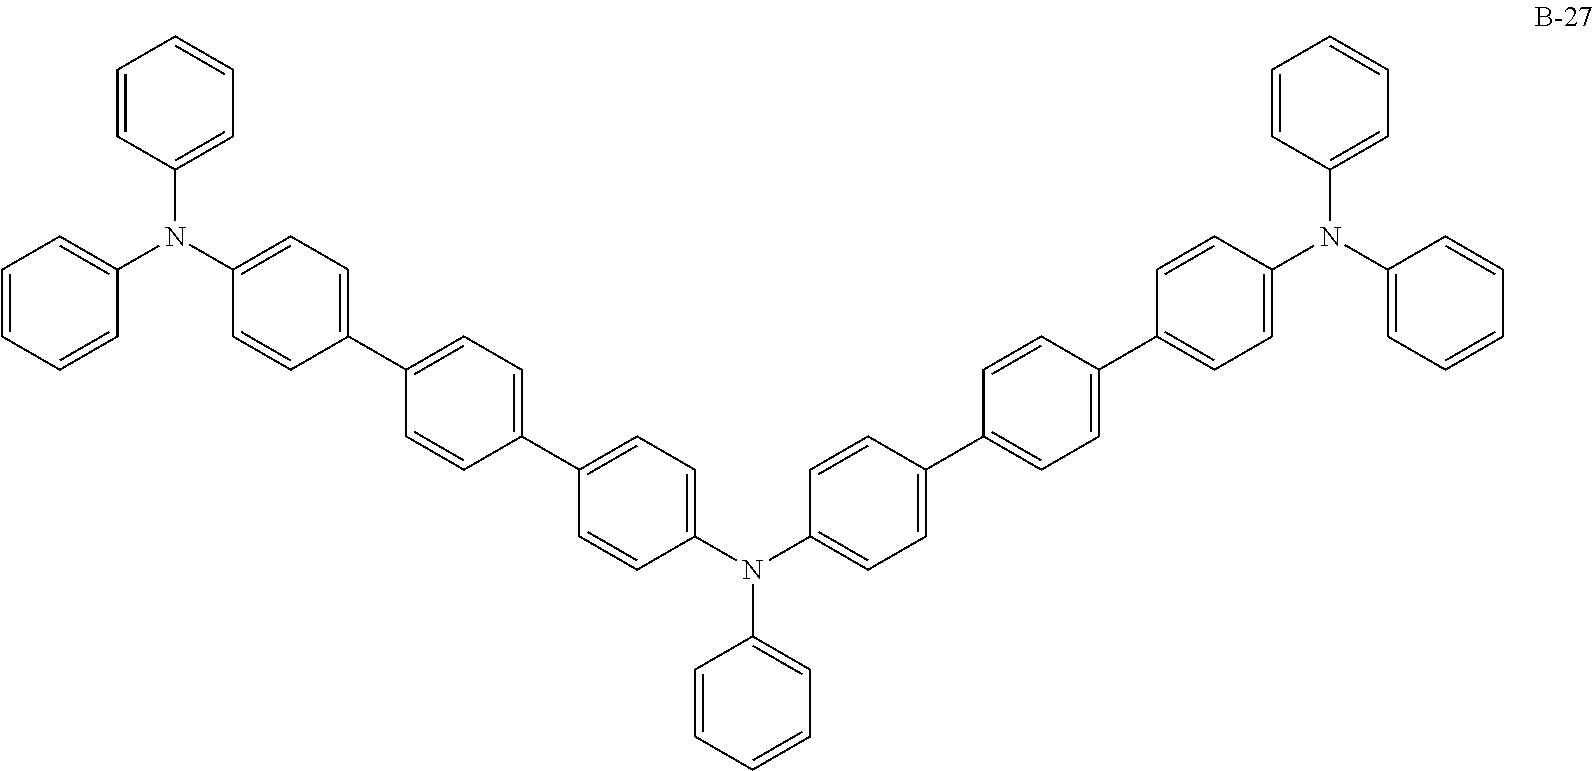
C1=CC(N(C2=CC=CC=C2)C2=CC=C(C3=CC=C(C4=CC=C(N(C5=CC=C(C6=CC=C(C7=CC=C(N(C8=CC=CC=C8)C8=CC=CC=C8)C=C7)C=C6)C=C5)C5=CC=CC=C5)C=C4)C=C3)C=C2)=CC=C1
